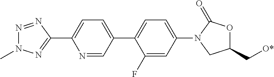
N1=NC(C2=CC=C(C3=CC=C(N4C(=O)OC(C[O*])C4)C=C3F)C=N2)=NN1C
